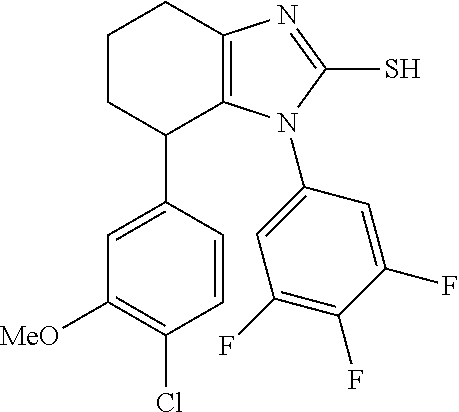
C1([MeO])=C(Cl)C=CC(C2C3=C(CCC2)N=C(S)N3C2=CC(F)=C(F)C(F)=C2)=C1
